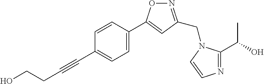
C1=CC(C2=CC(CN3C(C(O)C)=NC=C3)=NO2)=CC=C1C#CCCO
